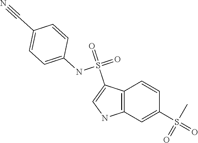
C1=CC2=C(C=C1S(=O)(C)=O)NC=C2S(=O)(=O)NC1=CC=C(C#N)C=C1
